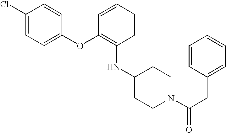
N(C1=C(OC2=CC=C(Cl)C=C2)C=CC=C1)C1CCN(C(CC2=CC=CC=C2)=O)CC1
